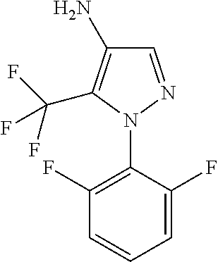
C1=NN(C2=C(F)C=CC=C2F)C(C(F)(F)F)=C1N
